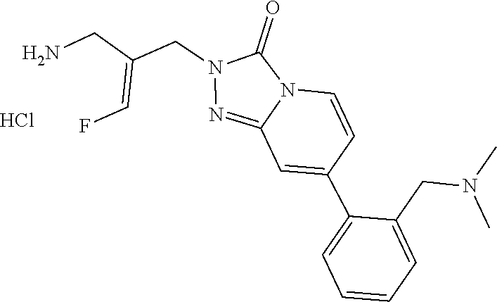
Cl.N1=C2N(C(=O)N1CC(=CF)CN)C=CC(C1=CC=CC=C1CN(C)C)=C2
